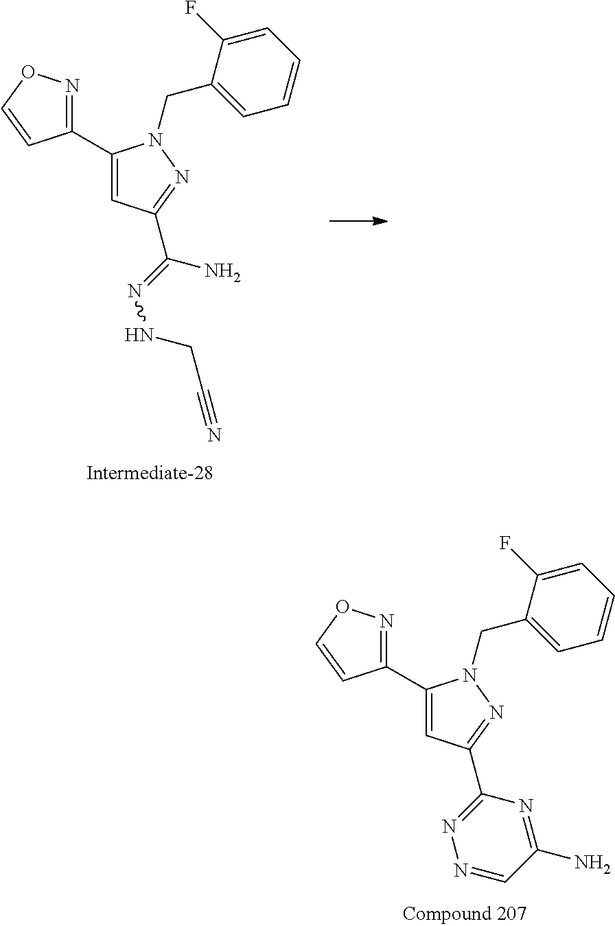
C1(C2=CC(C(=NNCC#N)N)=NN2CC2=CC=CC=C2F)=NOC=C1.C1(C2=CC(C3=NN=CC(N)=N3)=NN2CC2=CC=CC=C2F)=NOC=C1
